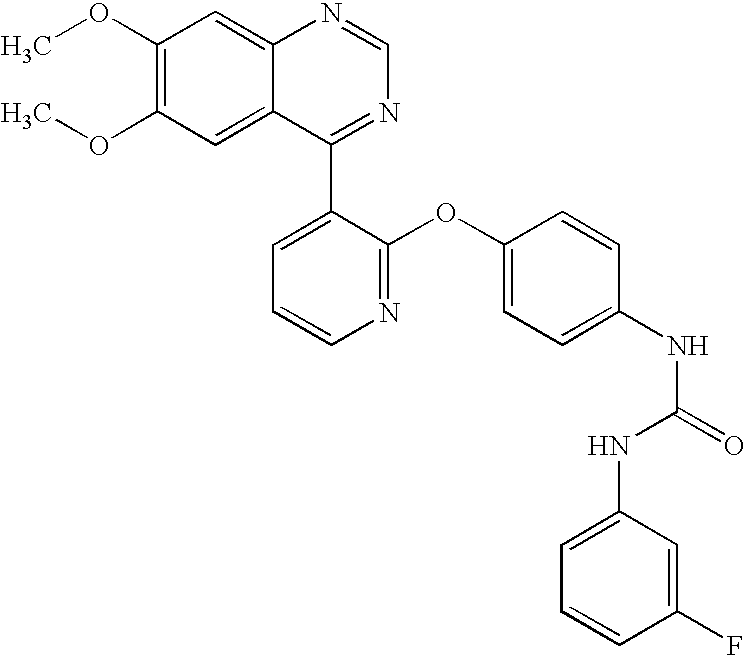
C12=CC(OC)=C(OC)C=C1C(C1=CC=CN=C1OC1=CC=C(NC(=O)NC3=CC=CC(F)=C3)C=C1)=NC=N2
